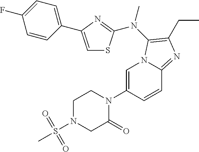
C1=C(N2CCN(S(C)(=O)=O)CC2=O)C=CC2=NC(CC)=C(N(C)C3=NC(C4=CC=C(F)C=C4)=CS3)N12
